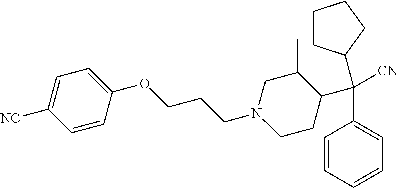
C(C1=CC=CC=C1)([CN])(C1CCCC1)C1C(C)CN(CCCOC2=CC=C([NC])C=C2)CC1
